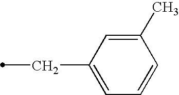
C1(C)=CC(CC)=CC=C1
